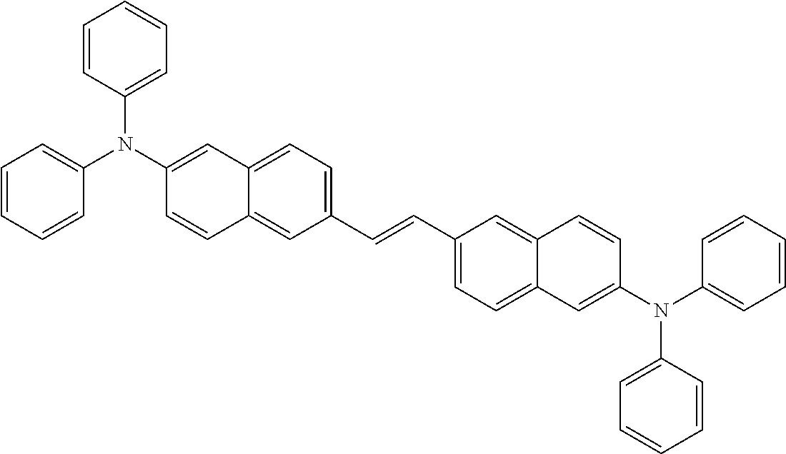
C1(N(C2=CC=CC=C2)C2=CC=CC=C2)=CC2=CC=C(C=CC3=CC=C4C(=C3)C=CC(N(C3=CC=CC=C3)C3=CC=CC=C3)=C4)C=C2C=C1
